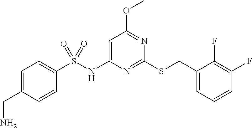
N1=C(SCC2=CC=CC(F)=C2F)N=C(OC)C=C1NS(=O)(=O)C1=CC=C(CN)C=C1
